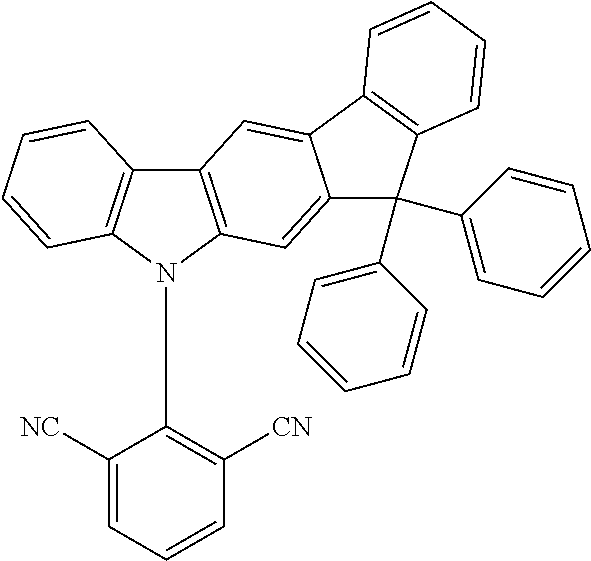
C12=C(N(C3=C([CN])C=CC=C3[NC])C3=C1C=CC=C3)C=C1C(=C2)C2=C(C1(C1=CC=CC=C1)C1=CC=CC=C1)C=CC=C2
